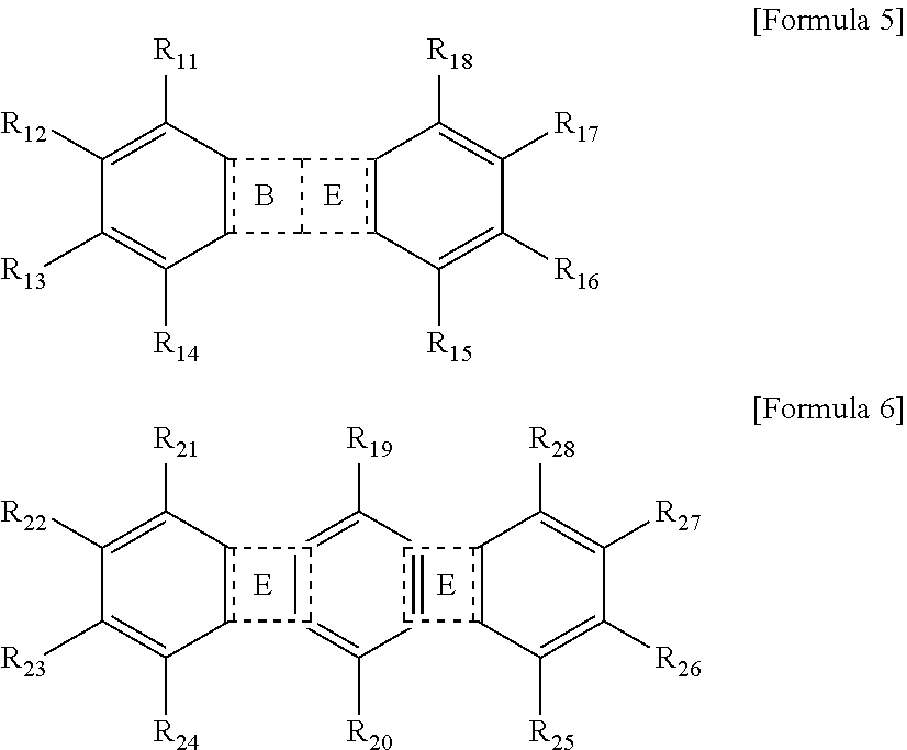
C1([R12])=C([R11])c2c(C([R14])=C1[R13])C1C2c2c1C([R15])=C([R16])C([R17])=C2[R18].B.[E].[R19]C1=CC=C([R20])C=C1.c12c(C([R21])=C([R22])C([R23])=C1[R24])CC2.[R28]C1=C([R27])C([R26])=C([R25])c2c1CC2
